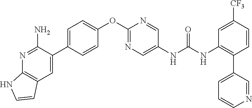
C1=C(C2=CC3=C(N=C2N)NC=C3)C=CC(OC2=NC=C(NC(NC3=C(C4=CC=CN=C4)C=CC([CF3])=C3)=O)C=N2)=C1
